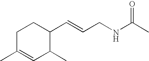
C1C(C)=CC(C)C(C=CCNC(C)=O)C1
